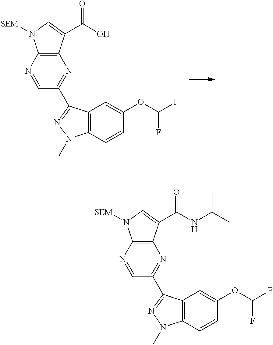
C1=NC2=C(N=C1C1=NN(C)C3=C1C=C(OC(F)F)C=C3)C(C(O)=O)=CN2[SEM].C1=NC2=C(N=C1C1=NN(C)C3=C1C=C(OC(F)F)C=C3)C(C(NC(C)C)=O)=CN2[SEM]
